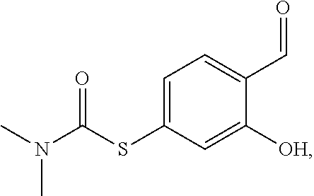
C1=C(SC(N(C)C)=O)C=C([OH])C(C=O)=C1
